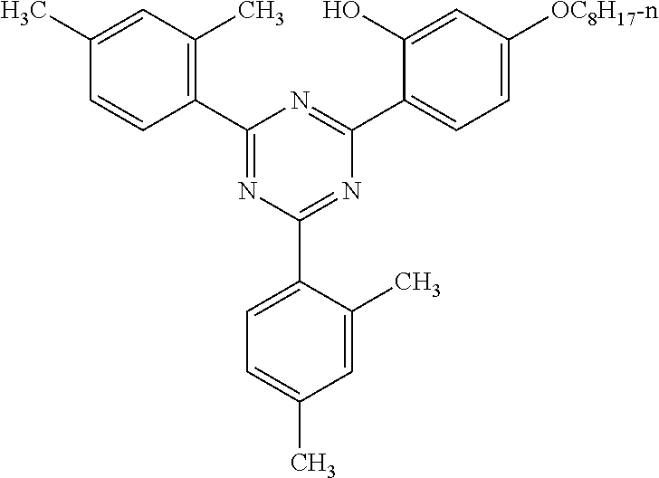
C1(C)=CC(C)=C(C2=NC(C3=CC=C(C)C=C3C)=NC(C3=CC=C([OC8H17-n])C=C3O)=N2)C=C1
